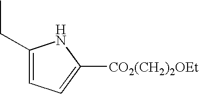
C1(CC)=CC=C([CO2(CH2)2OEt])N1
